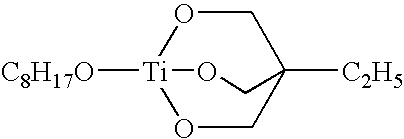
C1O[Ti]2([C8H17O])OCC1([C2H5])CO2
